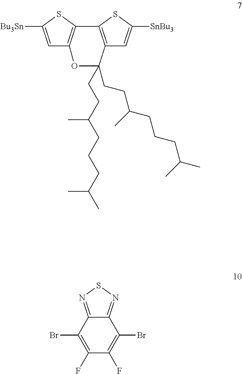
C1=C([Bu3Sn])SC2=C1OC(CCC(CCCC(C)C)C)(CCC(CCCC(C)C)C)C1=C2SC([SnBu3])=C1.C1(F)=C(Br)C2=NSN=C2C(Br)=C1F
